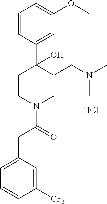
C1=CC(C2(O)CCN(C(CC3=CC=CC([CF3])=C3)=O)CC2CN(C)C)=CC(OC)=C1.Cl
